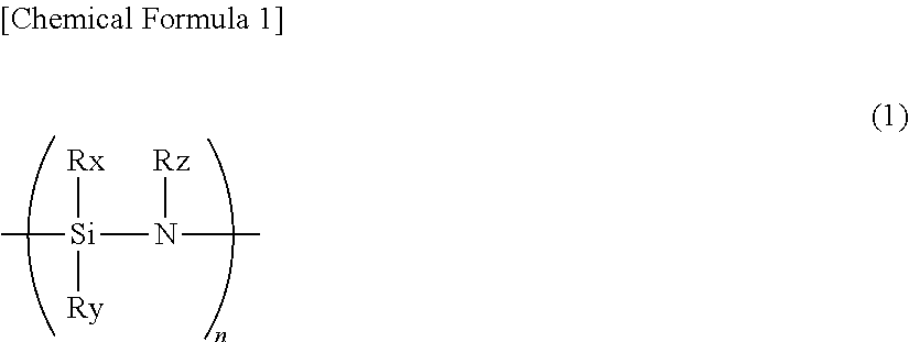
C[Si]([Rx])([Ry])N([Rz])C
